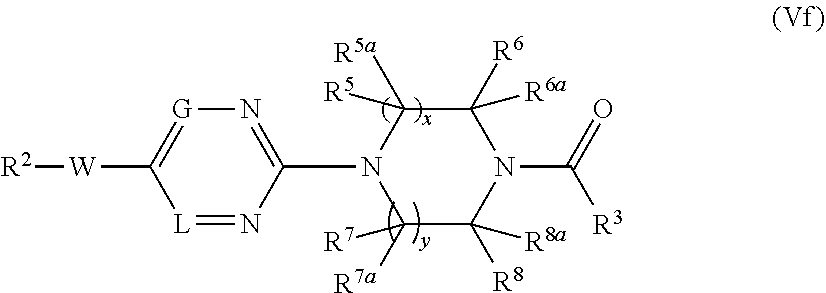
[L]1=NC(N2C([R7a])([R7])C([R8])([R8a])N(C(=O)[R3])C([R6])([R6a])C2([R5a])[R5])=N[G]=C1[W][R2]
